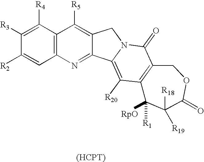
C1([R2])=CC2=C(C([R4])=C1[R3])C([R5])=C1C(=N2)C2=C([R20])C3=C(C(=O)N2C1)COC(=O)C([R18])([R19])C3([R1])[RpO].[(HCPT)]
